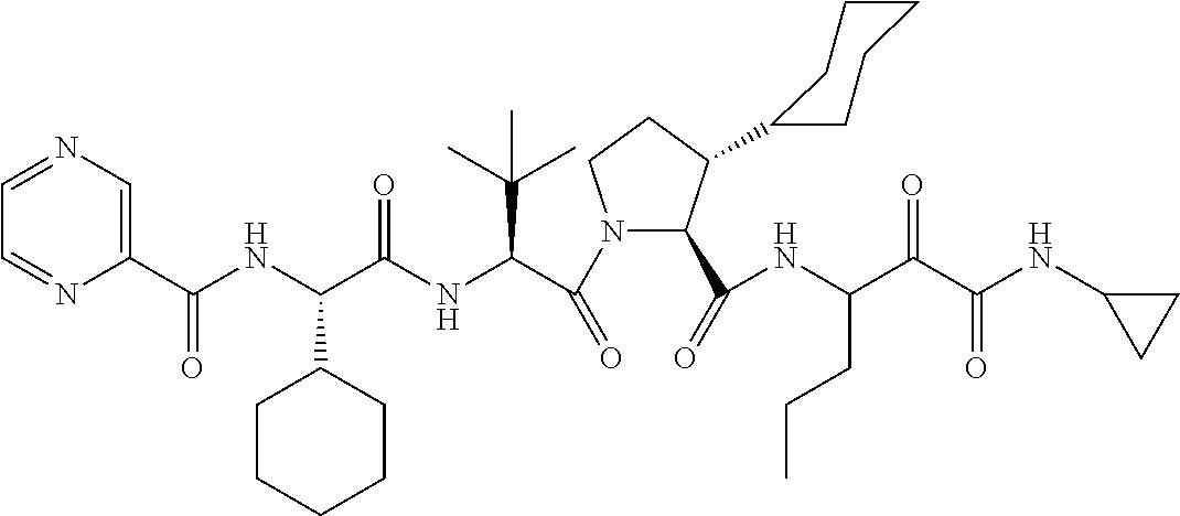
C1(C(NC(C(NC(C(N2C(C(=O)NC(CCC)C(=O)C(=O)NC3CC3)C(C3CCCCC3)CC2)=O)C(C)(C)C)=O)C2CCCCC2)=O)=CN=CC=N1
